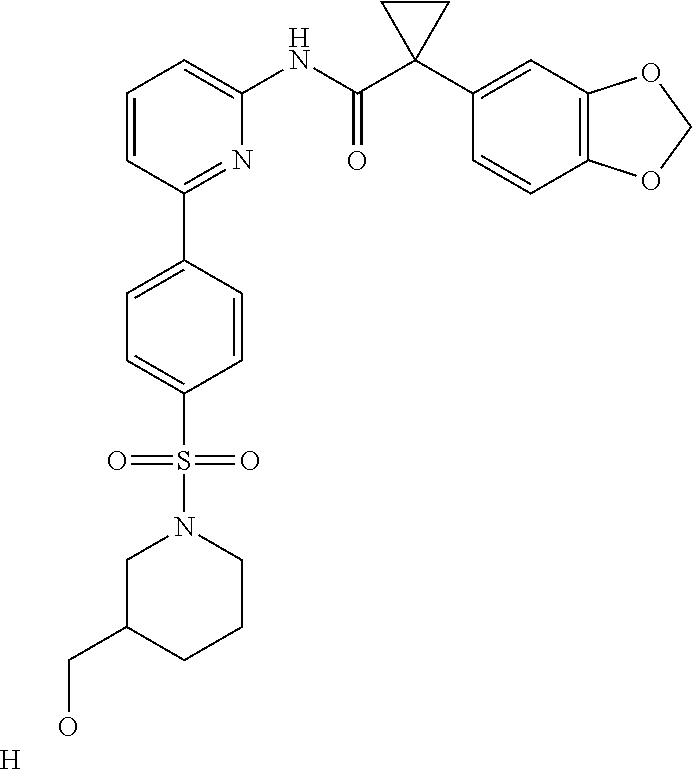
C1=CC(C2=CC=C(S(N3CCCC(CO)C3)(=O)=O)C=C2)=NC(NC(C2(C3=CC4=C(C=C3)OCO4)CC2)=O)=C1.[H]
